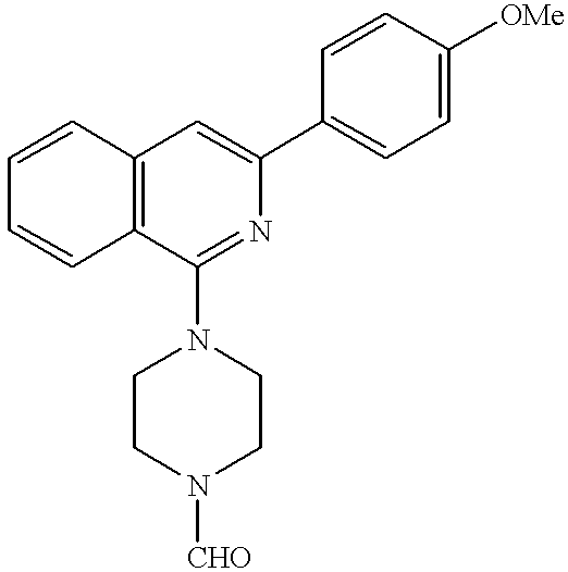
C1=CC2=C(C=C1)C(N1CCN([CHO])CC1)=NC(C1=CC=C([OMe])C=C1)=C2
